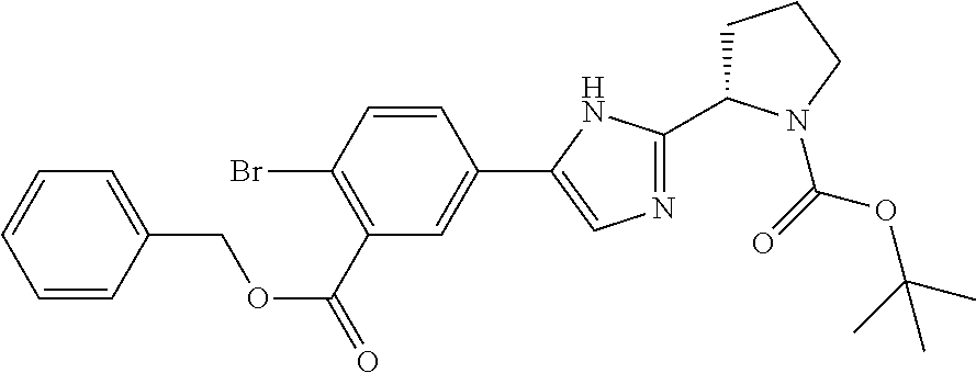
BrC1=C(C(=O)OCC2=CC=CC=C2)C=C(C2=CN=C(C3CCCN3C(=O)OC(C)(C)C)N2)C=C1
